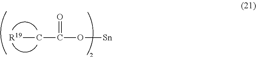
C([R19])C(=O)O[Sn]
